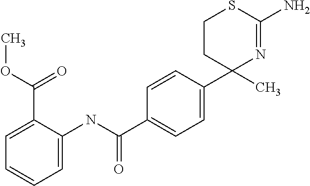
O=C(C1=CC=C(C2(C)N=C(N)SCC2)C=C1)NC1=CC=CC=C1C(OC)=O
